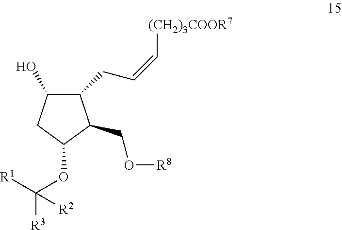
C1(O)C(CC=C[(CH2)3COOR7])C(CO[R8])C(OC([R1])([R3])[R2])C1
